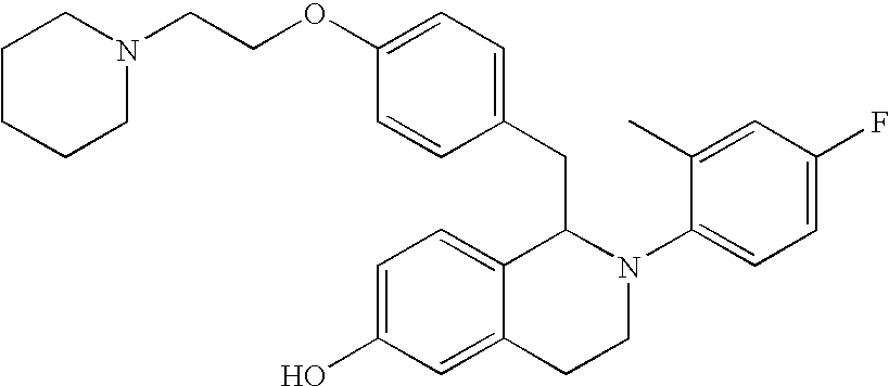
C1=C(OCCN2CCCCC2)C=CC(CC2C3=CC=C(O)C=C3CCN2C2=CC=C(F)C=C2C)=C1
